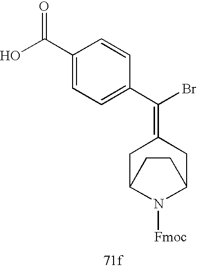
C1C2N([Fmoc])C(CC1=C(C1=CC=C(C(=O)O)C=C1)Br)CC2
